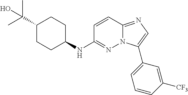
C1(C(C)(C)O)CCC(NC2=NN3C(=NC=C3C3=CC=CC([CF3])=C3)C=C2)CC1
